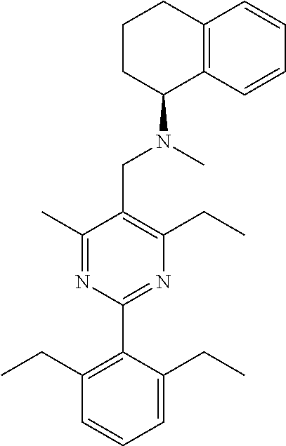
C1(C)=NC(C2=C(CC)C=CC=C2CC)=NC(CC)=C1CN(C)C1C2=C(CCC1)C=CC=C2
